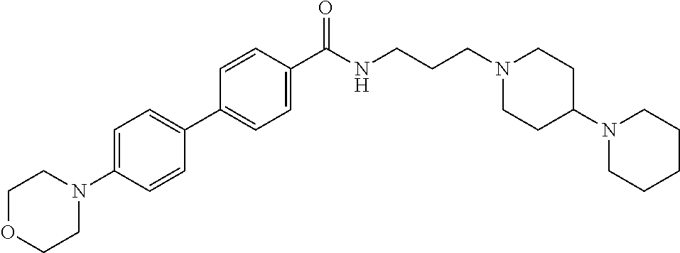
C1(C2=CC=C(N3CCOCC3)C=C2)=CC=C(C(NCCCN2CCC(N3CCCCC3)CC2)=O)C=C1
